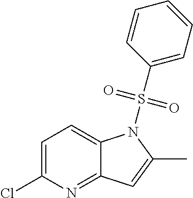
C1=C(Cl)N=C2C(=C1)N(S(=O)(C1=CC=CC=C1)=O)C(C)=C2
